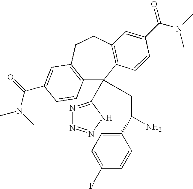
C12=C(CCC3=C(C1(C1=NN=NN1)CC(N)C1=CC=C(F)C=C1)C=CC(C(N(C)C)=O)=C3)C=C(C(=O)N(C)C)C=C2
